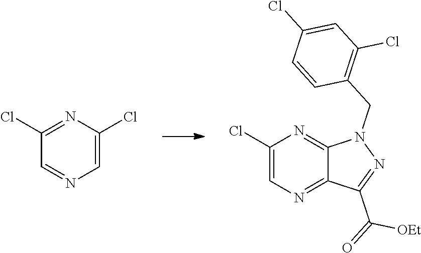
ClC1=CN=C2C(=N1)N(CC1=C(Cl)C=C(Cl)C=C1)N=C2C(=O)[OEt].C1(Cl)=NC(Cl)=CN=C1
